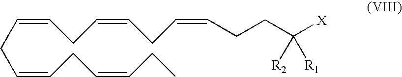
C(CC=CCC=CCC)=CCC=CCC=CCCC([X])([R2])[R1]
